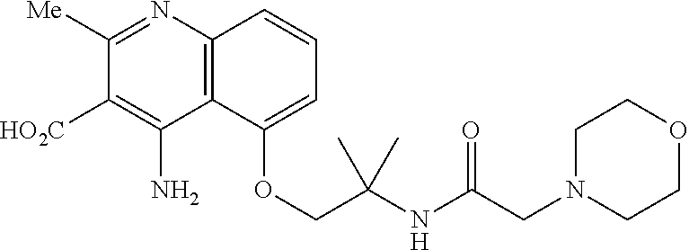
N1=C([Me])C([HO2C])=C(N)C2=C1C=CC=C2OCC(NC(CN1CCOCC1)=O)(C)C
